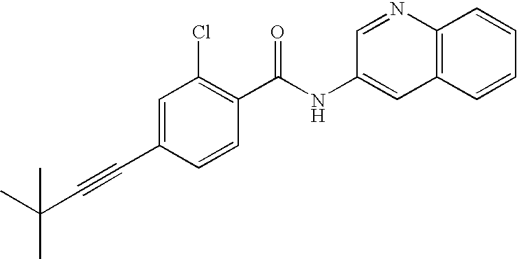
C1(C#CC(C)(C)C)=CC(Cl)=C(C(NC2=CC3=C(N=C2)C=CC=C3)=O)C=C1
